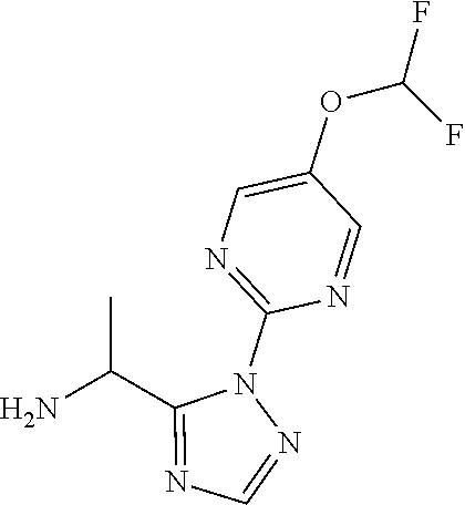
N1=C(C(N)C)N(C2=NC=C(OC(F)F)C=N2)N=C1
